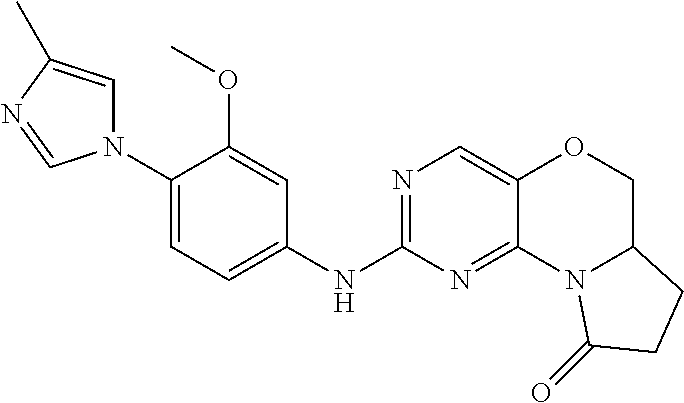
C1(N2C=C(C)N=C2)=CC=C(NC2=NC=C3C(=N2)N2C(CO3)CCC2=O)C=C1OC
